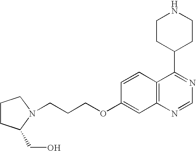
C12=C(N=CN=C1C1CCNCC1)C=C(OCCCN1C(CO)CCC1)C=C2
